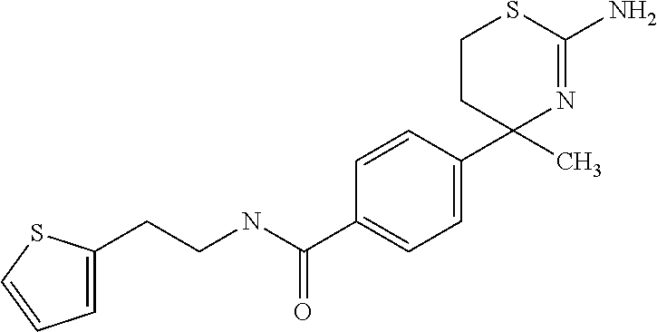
C1(C)(C2=CC=C(C(NCCC3=CC=CS3)=O)C=C2)N=C(N)SCC1
